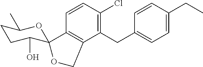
C1(CC2=CC=C(CC)C=C2)=C(Cl)C=CC2=C1COC21C(O)CCC(C)O1
